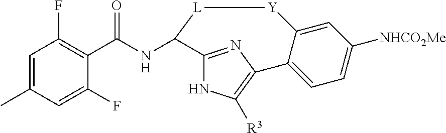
C1(C(NC2C3=NC(=C([R3])N3)C3=CC=C([NHCO2Me])C=C3[Y][L]2)=O)=C(F)C=C(C)C=C1F
